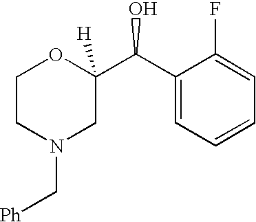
C1CN(C[Ph])CC(C(C2=CC=CC=C2F)O)([H])O1
